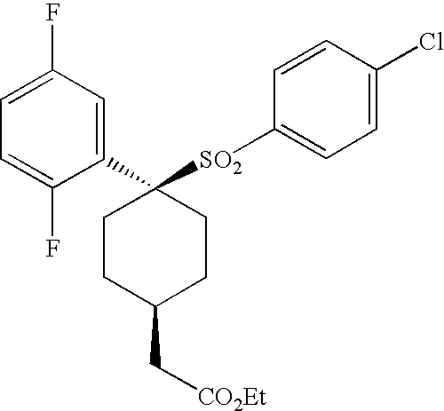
C1=C(F)C=C(C2([SO2]C3=CC=C(Cl)C=C3)CCC(C[CO2Et])CC2)C(F)=C1
